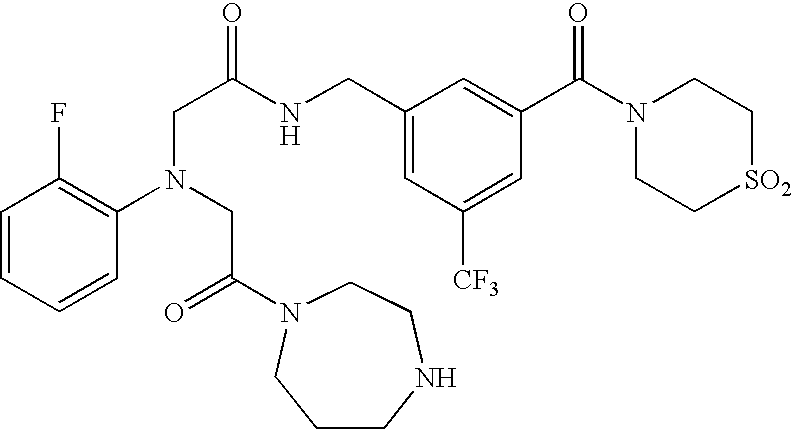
C1=CC=CC(N(CC(=O)N2CCNCCC2)CC(=O)NCC2=CC([CF3])=CC(C(N3CC[SO2]CC3)=O)=C2)=C1F
